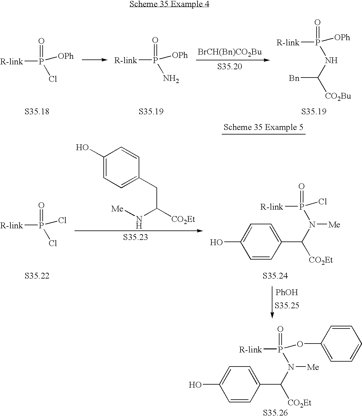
C1=CC(C(N(P(OC2=CC=CC=C2)(=O)[R-link])[Me])[CO2Et])=CC=C1O.[BrCH(Bn)CO2Bu].[R-link]P(Cl)(=O)[OPh].[R-link]P(N)(=O)[OPh].[R-link]P(NC([Bn])[CO2Bu])(=O)[OPh].C1(O)=CC=C(CC([CO2Et])N[Me])C=C1.[PhOH].[R-link]P(Cl)(=O)Cl.C1=CC(C(N(P(Cl)(=O)[R-link])[Me])[CO2Et])=CC=C1O
